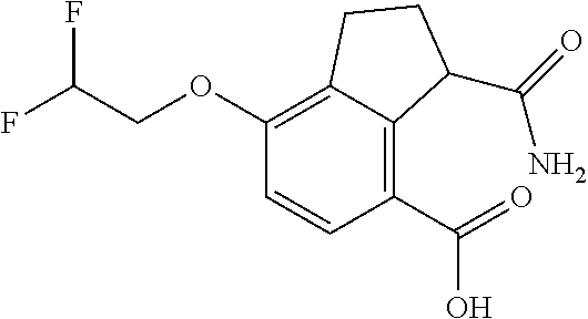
FC(COC1=C2C(=C(C(=O)O)C=C1)C(C(=O)N)CC2)F
